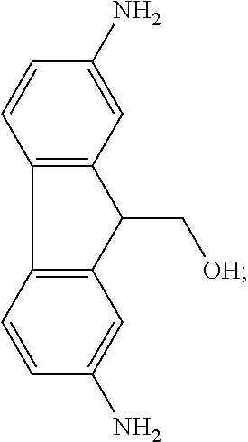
C12=C(C=C(N)C=C1)C(C[OH])C1=C2C=CC(N)=C1
